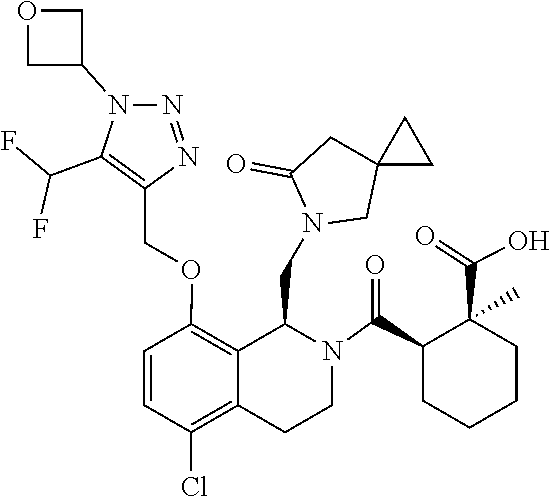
C12(CN(CC3C4=C(OCC5=C(C(F)F)N(C6COC6)N=N5)C=CC(Cl)=C4CCN3C(C3CCCCC3(C(=O)O)C)=O)C(=O)C1)CC2
